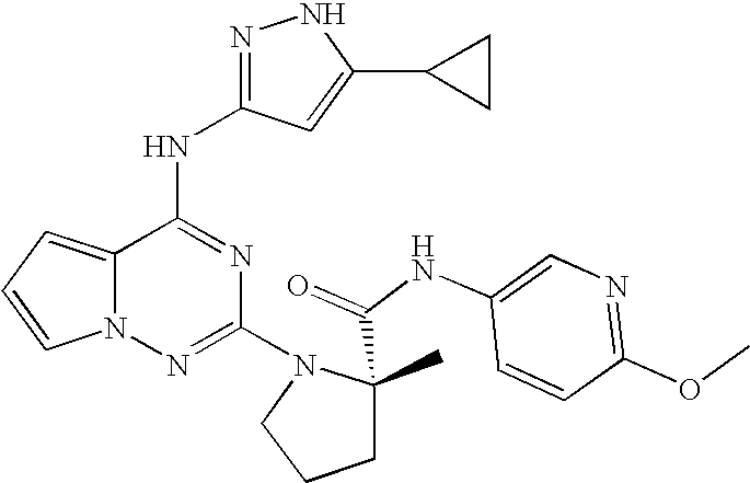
C1(N2CCCC2(C(=O)NC2=CN=C(OC)C=C2)C)=NN2C(=CC=C2)C(NC2=NNC(C3CC3)=C2)=N1
